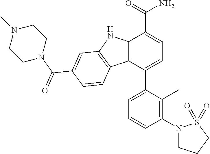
C1=C(C2=CC=C(C(=O)N)C3=C2C2=C(N3)C=C(C(=O)N3CCN(C)CC3)C=C2)C(C)=C(N2CCCS2(=O)=O)C=C1
